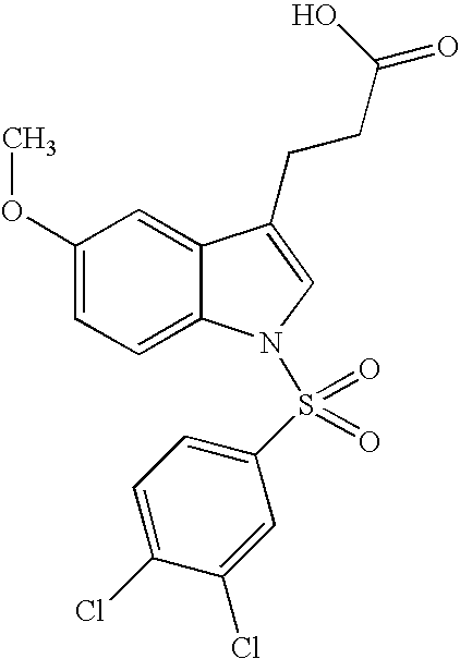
C12=CC(OC)=CC=C1N(S(C1=CC=C(Cl)C(Cl)=C1)(=O)=O)C=C2CCC(O)=O
